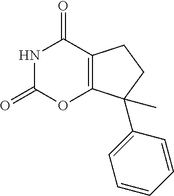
O=C1NC(=O)C2=C(O1)C(C1=CC=CC=C1)(C)CC2
